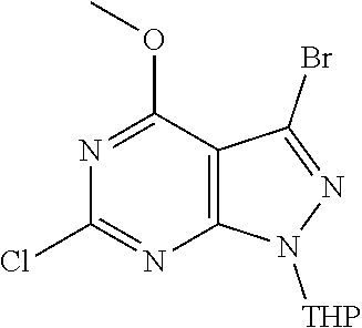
C12=C(C(OC)=NC(Cl)=N1)C(Br)=NN2[THP]
